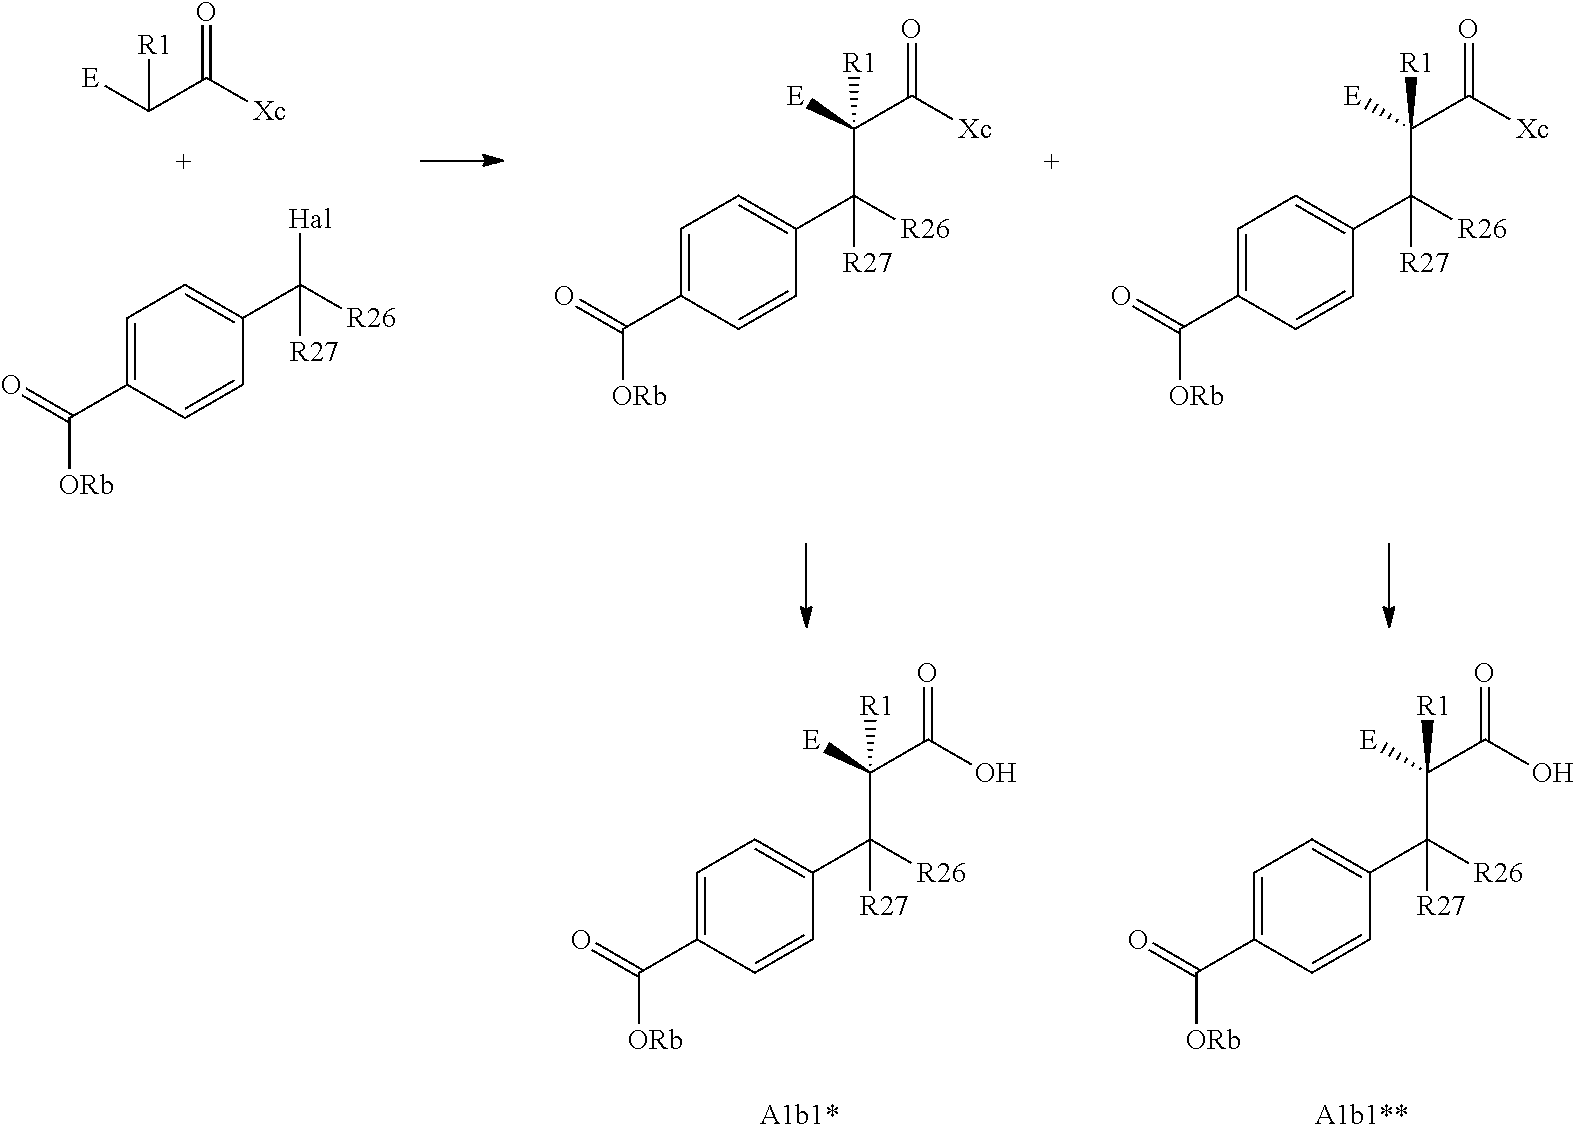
C1=C(C(=O)[ORb])C=CC(C([R26])(C([E])(C([Xc])=O)[R1])[R27])=C1.C1=C(C(=O)[ORb])C=CC(C([R26])(C([E])(C([Xc])=O)[R1])[R27])=C1.C1=C(C(=O)[ORb])C=CC(C([R26])([Hal])[R27])=C1.C([E])(C([Xc])=O)[R1].C1=C(C(=O)[ORb])C=CC(C([R26])(C([E])(C(O)=O)[R1])[R27])=C1.C1=C(C(=O)[ORb])C=CC(C([R26])(C([E])(C(O)=O)[R1])[R27])=C1
